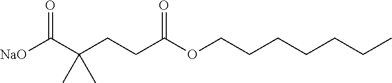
[NaO]C(C(CCC(OCCCCCCC)=O)(C)C)=O
